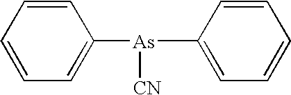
C1=CC=CC=C1[As](C1=CC=CC=C1)[CN]
